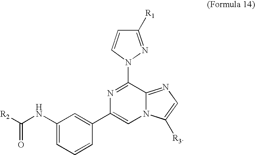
C1=CC(C2=CN3C(=NC=C3[R3])C(N3N=C([R1])C=C3)=N2)=CC(NC([R2])=O)=C1
